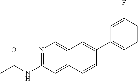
N1=C(NC(=O)C)C=C2C(=C1)C=C(C1=C(C)C=CC(F)=C1)C=C2
